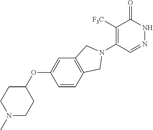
C1([F3C])=C(N2CC3=C(C=C(OC4CCN(C)CC4)C=C3)C2)C=NNC1=O
